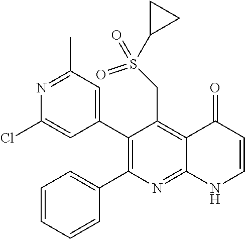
N1=C(C)C=C(C2=C(C3=CC=CC=C3)N=C3C(=C2CS(=O)(C2CC2)=O)C(=O)C=CN3)C=C1Cl
